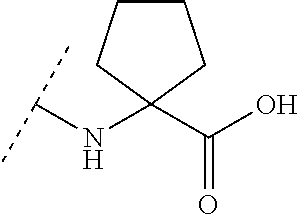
C(NC1(C(O)=O)CCCC1)(C)C
